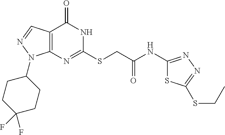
C12=C(N=C(SCC(NC3=NN=C(SCC)S3)=O)NC1=O)N(C1CCC(F)(F)CC1)N=C2
